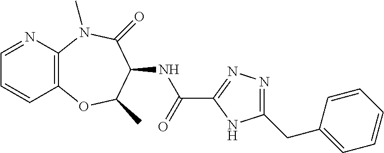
C1=NC2=C(C=C1)OC(C)C(NC(C1=NN=C(CC3=CC=CC=C3)N1)=O)C(=O)N2C
